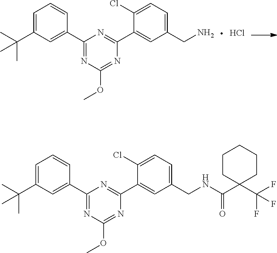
C1=C(C(C)(C)C)C=C(C2=NC(OC)=NC(C3=CC(CN)=CC=C3Cl)=N2)C=C1.Cl.C1=C(C(C)(C)C)C=C(C2=NC(OC)=NC(C3=CC(CNC(C4(C(F)(F)F)CCCCC4)=O)=CC=C3Cl)=N2)C=C1
